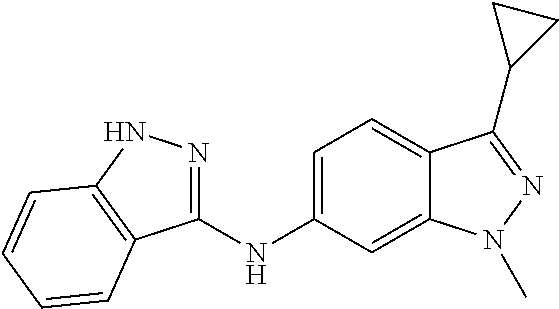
C1(NC2=CC=C3C(=C2)N(C)N=C3C2CC2)=NNC2=C1C=CC=C2
